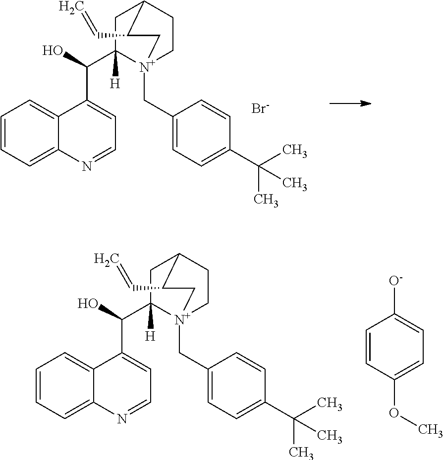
C1=CC=C2C(=C1)C(C(O)C1([H])CC3CC[N+]1(CC1=CC=C(C(C)(C)C)C=C1)CC3C=C)=CC=N2.[Br-].C1=CC=C2C(=C1)C(C(O)C1([H])CC3CC[N+]1(CC1=CC=C(C(C)(C)C)C=C1)CC3C=C)=CC=N2.C1=CC(OC)=CC=C1[O-]
